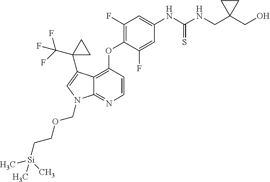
C1(F)=C(OC2=C3C(=NC=C2)N(COCC[Si](C)(C)C)C=C3C2(C(F)(F)F)CC2)C(F)=CC(NC(=S)NCC2(CO)CC2)=C1
